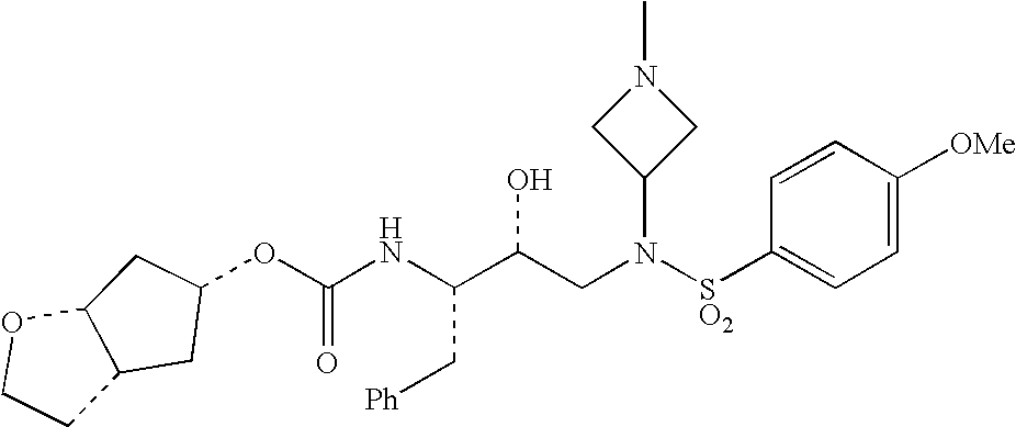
C(NC(C(CN([SO2]C1=CC=C([OMe])C=C1)C1CN(C)C1)O)C[Ph])(=O)OC1CC2C(C1)OCC2
